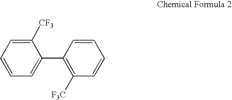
C1([CF3])=CC=CC=C1C1=C([F3C])C=CC=C1
